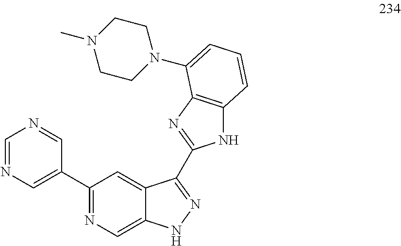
C1=NC=C(C2=NC=C3C(=C2)C(C2=NC4=C(N2)C=CC=C4N2CCN(C)CC2)=NN3)C=N1
